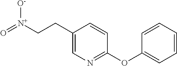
O=[N+](CCC1=CN=C(OC2=CC=CC=C2)C=C1)[O-]
